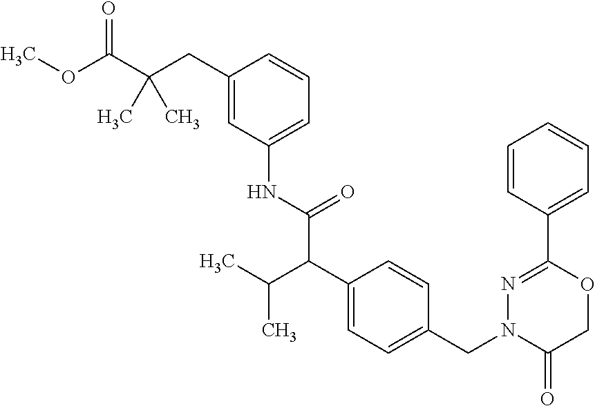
C1=CC(C2=NN(CC3=CC=C(C(C(NC4=CC=CC(CC(C(OC)=O)(C)C)=C4)=O)C(C)C)C=C3)C(=O)CO2)=CC=C1
